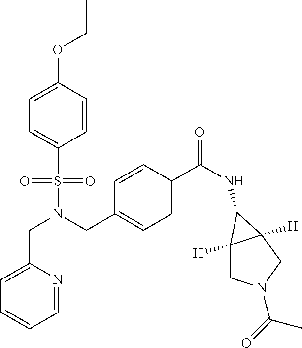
C(N(S(=O)(=O)C1=CC=C(OCC)C=C1)CC1=CC=C(C(NC2C3([H])CN(C(=O)C)CC32[H])=O)C=C1)C1=CC=CC=N1
